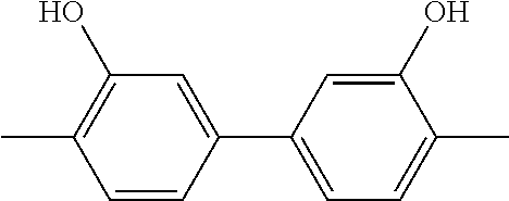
C1=CC(C2=CC=C(C)C(O)=C2)=CC(O)=C1C
